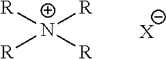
[R][N+]([R])([R])[R].[X]
